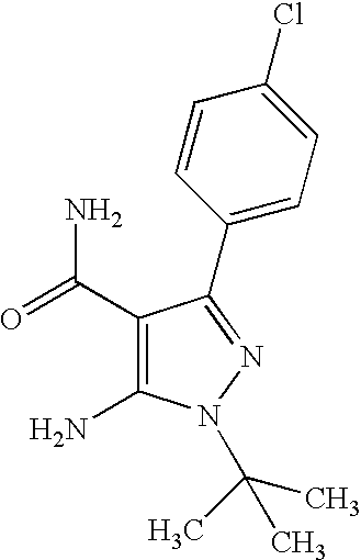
C1(C(N)=O)=C(N)N(C(C)(C)C)N=C1C1=CC=C(Cl)C=C1
